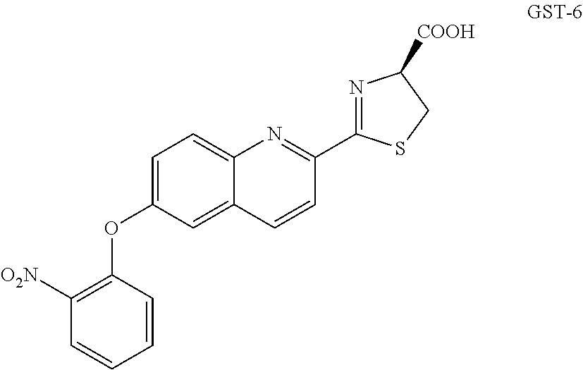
C1(OC2=CC=C3C(=C2)C=CC(C2=NC([COOH])CS2)=N3)=C([O2N])C=CC=C1
